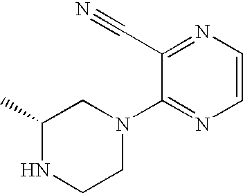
C1=CN=C(C#N)C(N2CC(C)NCC2)=N1
